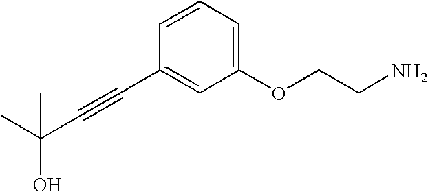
C(C#CC1=CC(OCCN)=CC=C1)(C)(O)C
